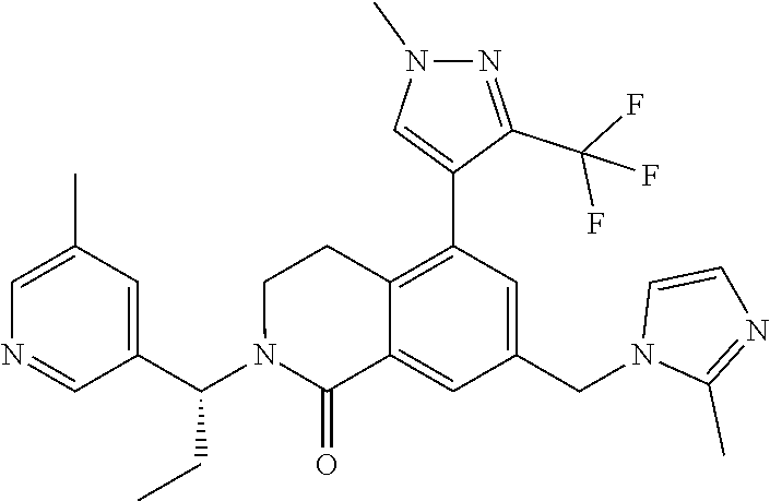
C1(C(N2C(=O)C3=CC(CN4C(C)=NC=C4)=CC(C4=CN(C)N=C4C(F)(F)F)=C3CC2)CC)=CC(C)=CN=C1
